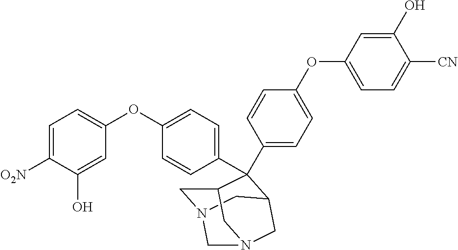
C1N2CC3C(C4=CC=C(OC5=CC=C([CN])C(O)=C5)C=C4)(C4=CC=C(OC5=CC=C([O2N])C(O)=C5)C=C4)C1CN(C2)C3
